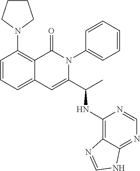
C1=CC=C2C(=C1N1CCCC1)C(=O)N(C1=CC=CC=C1)C(C(C)NC1=C3C(=NC=N1)NC=N3)=C2
